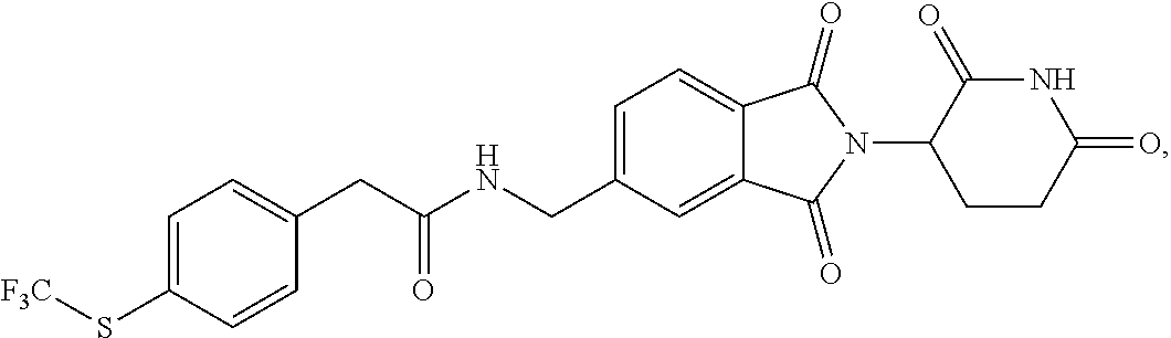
C1=C(CNC(CC2=CC=C(S[F3C])C=C2)=O)C=C2C(=C1)C(=O)N(C1CCC(=O)NC1=O)C2=O
